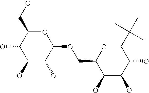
O1C(CO)C(O)C(O)C(O)C1OCC(C(C(O)C(O)CC(C)(C)C)O)O
